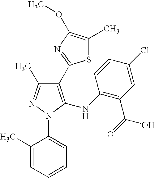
C1(C2=NC(OC)=C(C)S2)=C(NC2=C(C(=O)O)C=C(Cl)C=C2)N(C2=CC=CC=C2C)N=C1C
